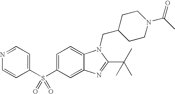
C12=CC(S(C3=CC=NC=C3)(=O)=O)=CC=C1N(CC1CCN(C(=O)C)CC1)C(C(C)(C)C)=N2
